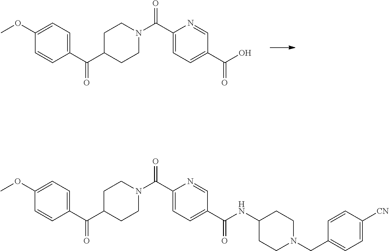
C1(OC)=CC=C(C(=O)C2CCN(C(C3=CC=C(C(O)=O)C=N3)=O)CC2)C=C1.C1(OC)=CC=C(C(=O)C2CCN(C(C3=CC=C(C(NC4CCN(CC5=CC=C([CN])C=C5)CC4)=O)C=N3)=O)CC2)C=C1
